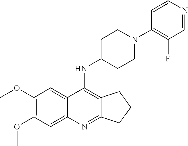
C1(OC)=C(OC)C=C2C(=C1)C(NC1CCN(C3=C(F)C=NC=C3)CC1)=C1C(=N2)CCC1
